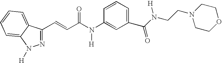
N1=C(C=CC(N(C2=CC(C(N(CCN3CCOCC3)[H])=O)=CC=C2)[H])=O)C2=CC=CC=C2N1[H]
